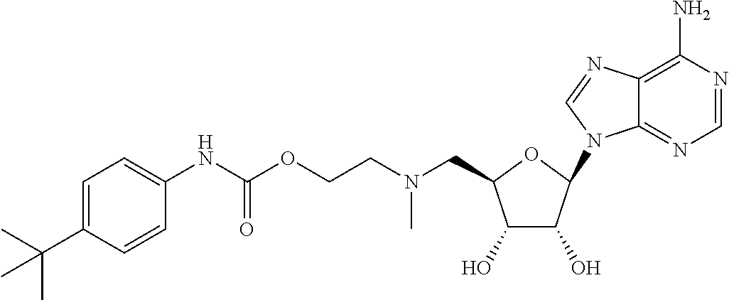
C12=NC=NC(N)=C1N=CN2C1C(O)C(O)C(CN(CCOC(NC2=CC=C(C(C)(C)C)C=C2)=O)C)O1
